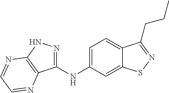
C1(NC2=CC=C3C(=C2)SN=C3CCC)=NNC2=C1N=CC=N2
